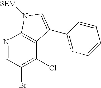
N1=CC(Br)=C(Cl)C2=C1N([SEM])C=C2C1=CC=CC=C1
